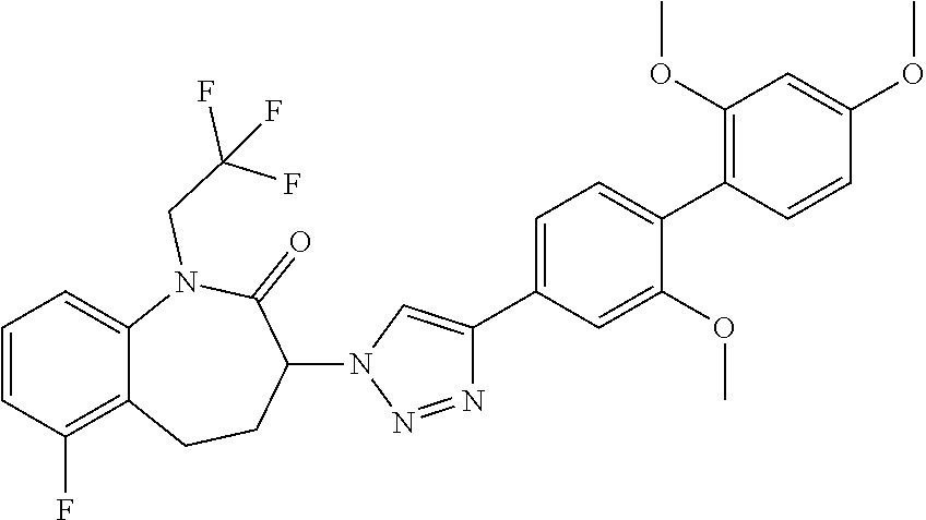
C1=C2C(=C(F)C=C1)CCC(N1C=C(C3=CC=C(C4=C(OC)C=C(OC)C=C4)C(OC)=C3)N=N1)C(=O)N2CC(F)(F)F
